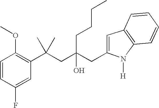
C1=CC(F)=CC(C(CC(CC2=CC3=C(N2[H])C=CC=C3)(O)CCCC)(C)C)=C1OC
